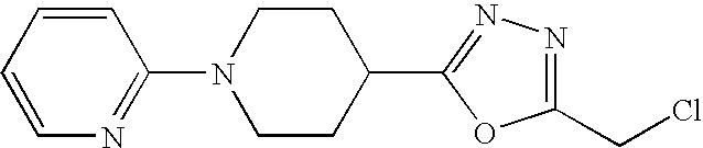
C1=CC=CN=C1N1CCC(C2=NN=C(CCl)O2)CC1
